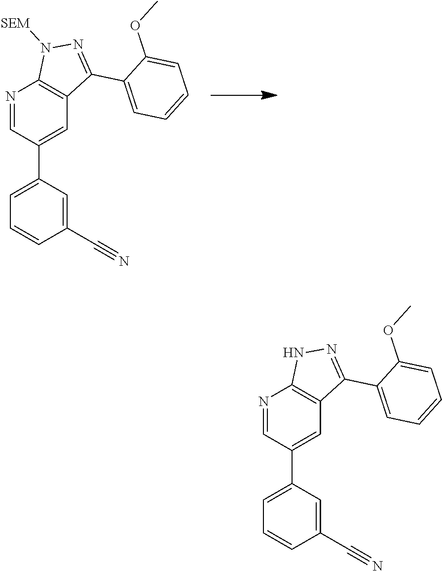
N1=CC(C2=CC=CC(C#N)=C2)=CC2=C1N([SEM])N=C2C1=CC=CC=C1OC.N1=CC(C2=CC=CC(C#N)=C2)=CC2=C1NN=C2C1=CC=CC=C1OC
